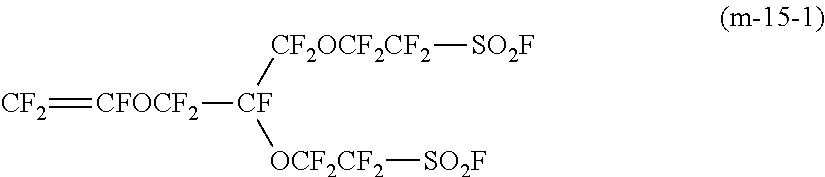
[CF2]=[CFOCF2][CF]([CF2OCF2CF2][SO2F])[OCF2CF2][SO2F]
